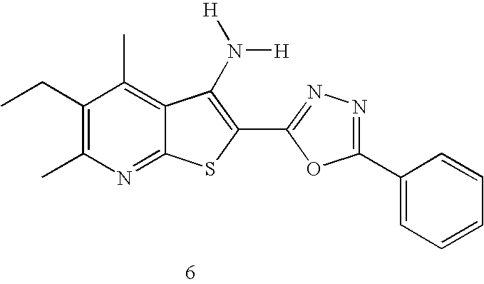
C1(CC)=C(C)N=C2C(=C1C)C(N([H])[H])=C(C1=NN=C(C3=CC=CC=C3)O1)S2
